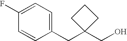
C1(CC2(CO)CCC2)=CC=C(F)C=C1
